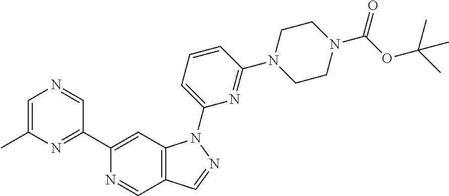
N1=CC2=C(C=C1C1=NC(C)=CN=C1)N(C1=CC=CC(N3CCN(C(OC(C)(C)C)=O)CC3)=N1)N=C2
